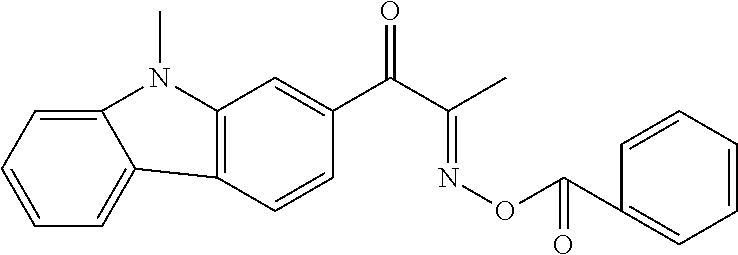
C12=C(C=C(C(C(C)=NOC(C3=CC=CC=C3)=O)=O)C=C1)N(C)C1=CC=CC=C21
